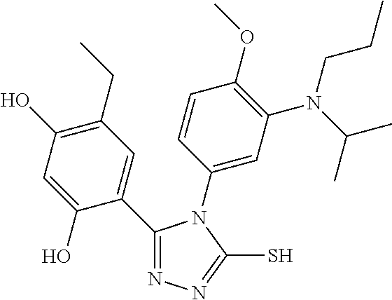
C1(CC)=C(O)C=C(O)C(C2=NN=C(S)N2C2=CC(N(C(C)C)CCC)=C(OC)C=C2)=C1
